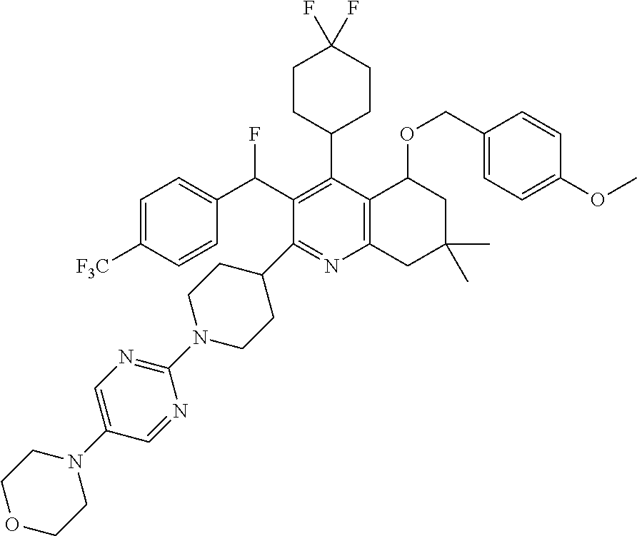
FC(C1=C(C2CCC(F)(F)CC2)C2=C(N=C1C1CCN(C3=NC=C(N4CCOCC4)C=N3)CC1)CC(C)(C)CC2OCC1=CC=C(OC)C=C1)C1=CC=C([F3C])C=C1
